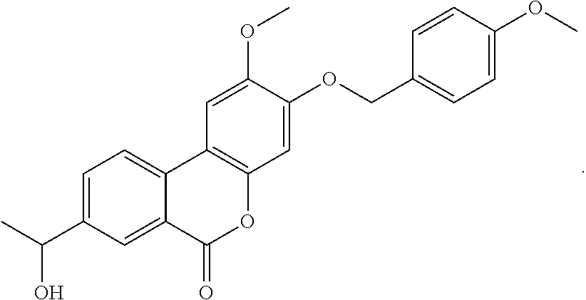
C1(COC2=CC3=C(C=C2OC)C2=CC=C(C(C)O)C=C2C(=O)O3)=CC=C(OC)C=C1
